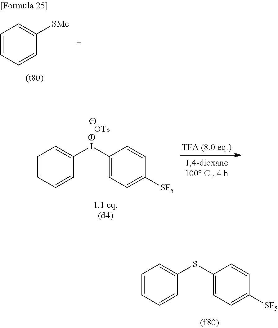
C1(SC2=CC=C([SF5])C=C2)=CC=CC=C1.C1=CC=CC([SMe])=C1.C1([I+]C2=CC=CC=C2)=CC=C([SF5])C=C1.[OTs]
